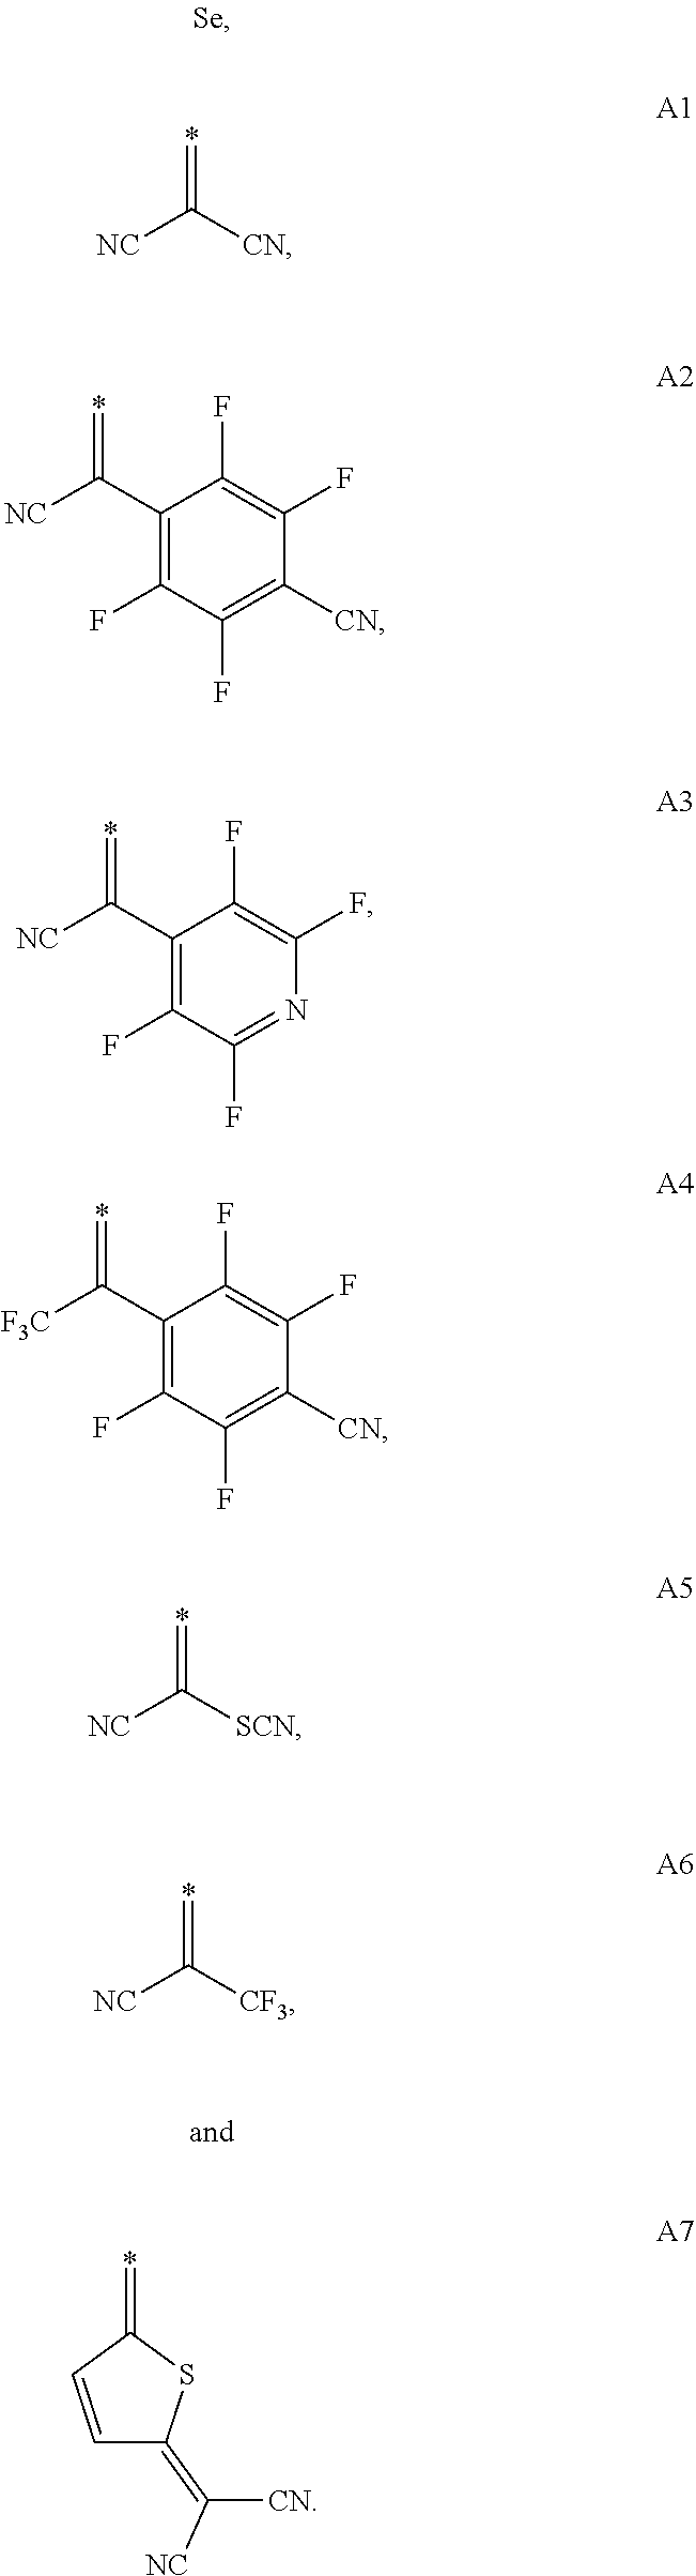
*=C([CN])[NC].C1(C([NC])=*)=C(F)C(F)=C([CN])C(F)=C1F.C1(C([NC])=*)=C(F)C(F)=NC(F)=C1F.C1(C([F3C])=*)=C(F)C(F)=C([CN])C(F)=C1F.*=C([SCN])[NC].*=C([CF3])[NC].C1=CC(=*)SC1=C([NC])[CN]
